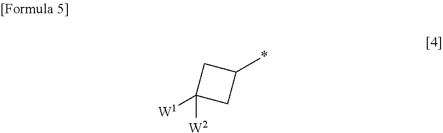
C1(*)CC([W1])([W2])C1
